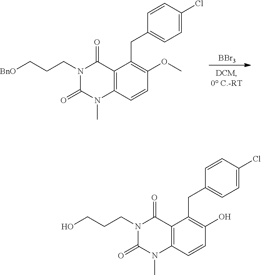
[BBr3].C12=C(C=CC(OC)=C1CC1=CC=C(Cl)C=C1)N(C)C(=O)N(CCC[BnO])C2=O.C12=C(C=CC(O)=C1CC1=CC=C(Cl)C=C1)N(C)C(=O)N(CCCO)C2=O
